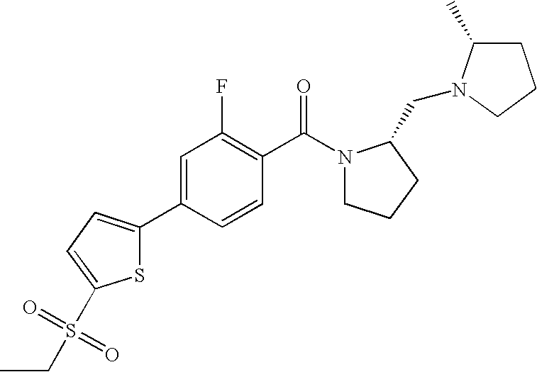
C1=C(C2=CC=C(S(=O)(CC)=O)S2)C=CC(C(=O)N2CCCC2CN2C(C)CCC2)=C1F
